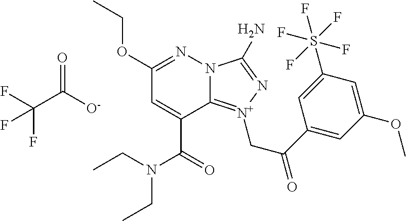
FC(C([O-])=O)(F)F.C1(OCC)=NN2C(=[N+](CC(C3=CC(OC)=CC(S(F)(F)(F)(F)F)=C3)=O)N=C2N)C(C(=O)N(CC)CC)=C1
